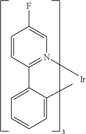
C1=C(F)C=CC(C2=CC=CC=C2C)=N1[Ir]
